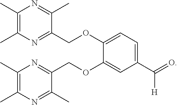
C1(C)=C(C)N=C(COC2=CC=C(C(=O)[H])C=C2OCC2=NC(C)=C(C)N=C2C)C(C)=N1
